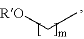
[RO]CC
